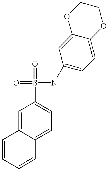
C1=CC=CC2=CC=C(S(NC3=CC=C4C(=C3)OCCO4)(=O)=O)C=C12
